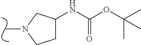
CN1CC(NC(OC(C)(C)C)=O)CC1
